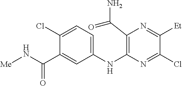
C1(NC2=C(C(N)=O)N=C([Et])C(Cl)=N2)=CC=C(Cl)C(C(N[Me])=O)=C1
